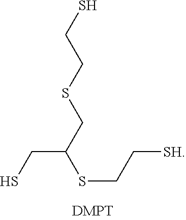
SCCSCC(SCC[SH])CS
